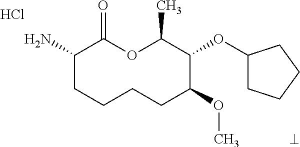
Cl.NC1CCCCC(OC)C(OC2CCCC2)C(C)OC1=O
